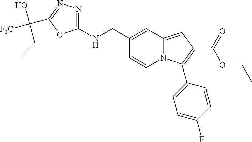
C1(CNC2=NN=C(C(O)(CC)[F3C])O2)=CC2=CC(C(=O)OCC)=C(C3=CC=C(F)C=C3)N2C=C1
